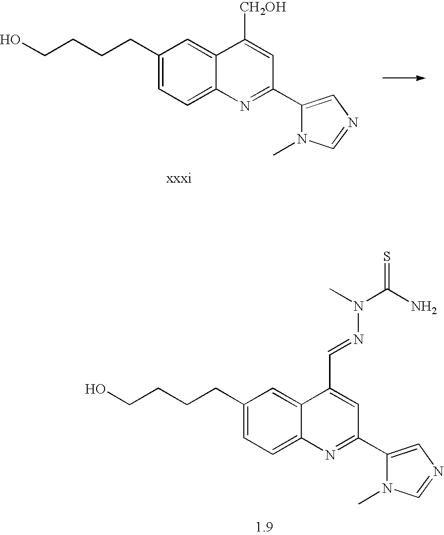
C1=C(CCCCO)C=C2C(=C1)N=C(C1=CN=CN1C)C=C2[CH2OH].C1=C(CCCCO)C=C2C(=C1)N=C(C1=CN=CN1C)C=C2C=NN(C)C(=S)N
